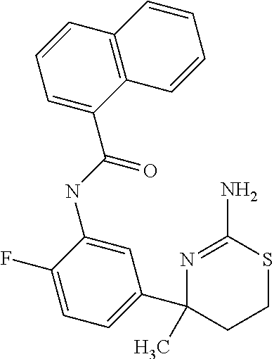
C1=C(NC(C2=CC=CC3=C2C=CC=C3)=O)C(F)=CC=C1C1(C)CCSC(N)=N1
